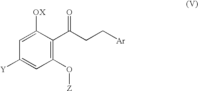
C1(O[Z])=C(C(CC[Ar])=O)C([OX])=CC([Y])=C1
